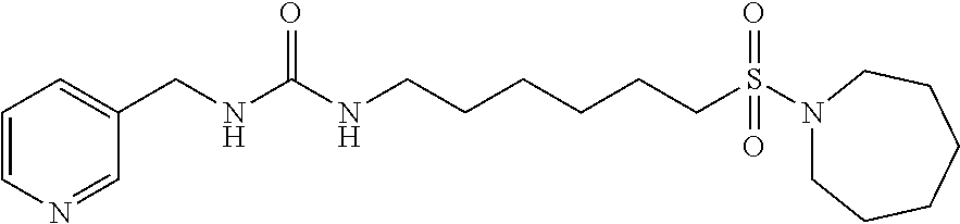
C1=CN=CC(CNC(NCCCCCCS(=O)(=O)N2CCCCCC2)=O)=C1
